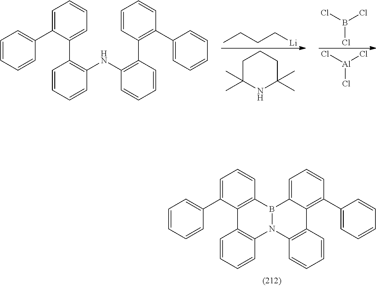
CCCC[Li].C1C(C)(C)NC(C)(C)CC1.B(Cl)(Cl)Cl.[Al](Cl)(Cl)Cl.C1=C(C2=C(NC3=C(C4=C(C5=CC=CC=C5)C=CC=C4)C=CC=C3)C=CC=C2)C(C2=CC=CC=C2)=CC=C1.C12=C(C(C3=CC=CC=C3)=CC=C1)C1=C(C=CC=C1)N1C3=C(C4=C(C5=CC=CC=C5)C=CC=C4B21)C=CC=C3
